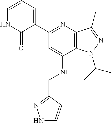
C12=C(C(C)=NN1C(C)C)N=C(C1=CC=CNC1=O)C=C2NCC1=NNC=C1
